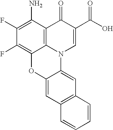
C1(F)=C(N)C2=C3C(=C1F)OC1=CC4=C(C=C1N3C=C(C(O)=O)C2=O)C=CC=C4
